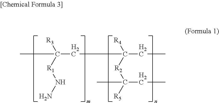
[R3]C([R1]NN)(CC(CC)([R2]C([R5])(CC)C)[R4])C
